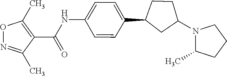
N(C(C1=C(C)ON=C1C)=O)C1=CC=C(C2CC(N3C(C)CCC3)CC2)C=C1
